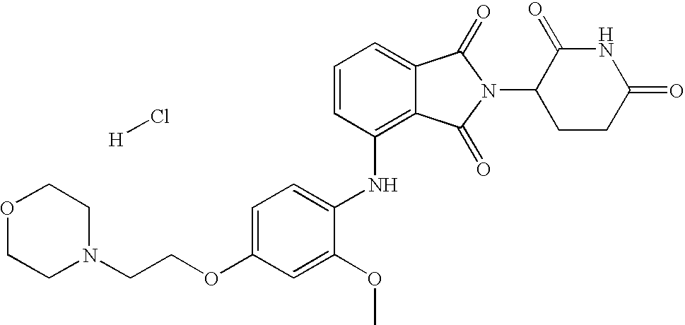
N(C1=C2C(=CC=C1)C(=O)N(C1CCC(=O)NC1=O)C2=O)C1=CC=C(OCCN2CCOCC2)C=C1OC.[H]Cl
